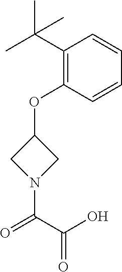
C1N(C(C(=O)O)=O)CC1OC1=C(C(C)(C)C)C=CC=C1
